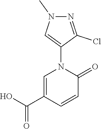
C1=C(C(O)=O)C=CC(=O)N1C1=CN(C)N=C1Cl
